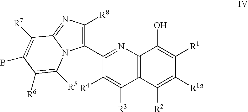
C1(C2=NC3=C(C([R3])=C2[R4])C([R2])=C([R1a])C([R1])=C3O)=C([R8])N=C2N1C([R5])=C([R6])C(B)=C2[R7]
